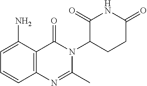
C1=CC2=C(C(N)=C1)C(=O)N(C1CCC(=O)NC1=O)C(C)=N2
